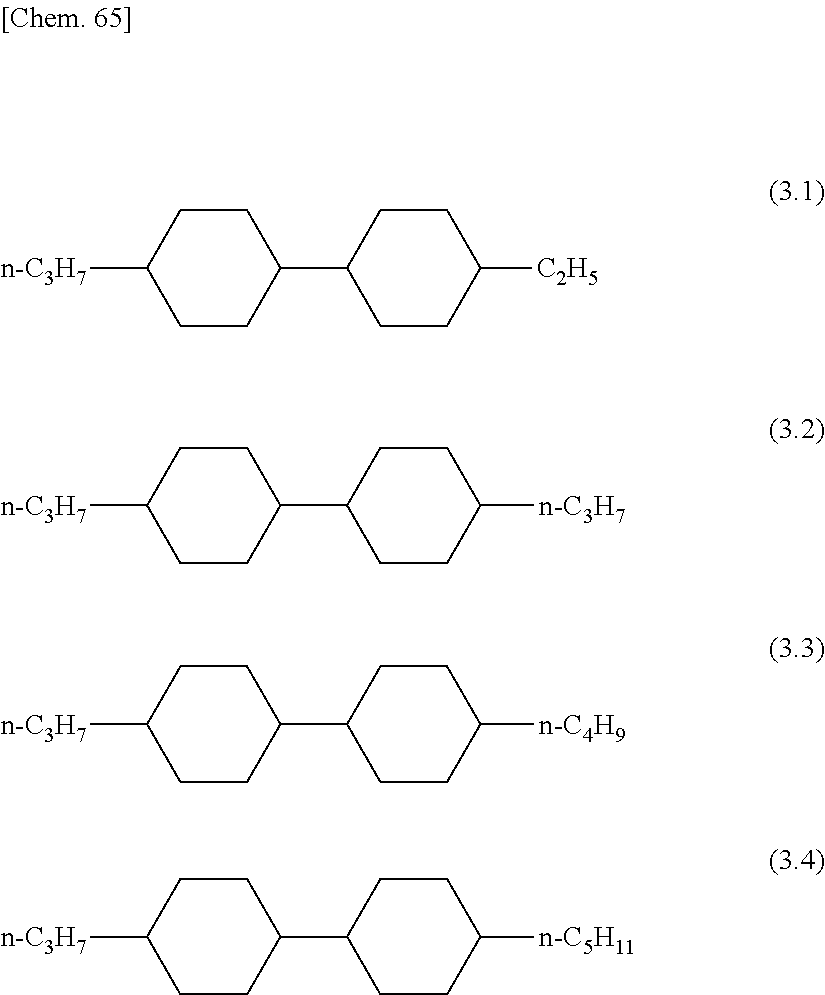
[n-C3H7]C1CCC(C2CCC([C2H5])CC2)CC1.[n-C3H7]C1CCC(C2CCC([n-C3H7])CC2)CC1.[n-C3H7]C1CCC(C2CCC([n-C4H9])CC2)CC1.[n-C3H7]C1CCC(C2CCC([n-C5H11])CC2)CC1
